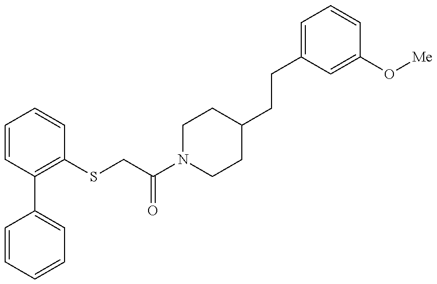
C1=CC=CC=C1C1=C(SCC(N2CCC(CCC3=CC=CC(O[Me])=C3)CC2)=O)C=CC=C1
